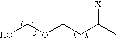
OCOCCC(C)[X]
